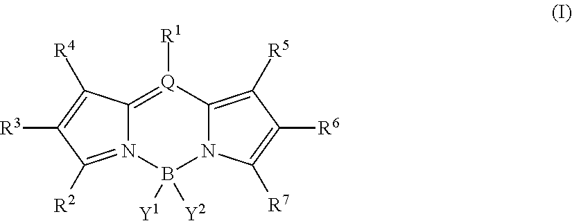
C12=[Q]([R1])C3=C([R5])C([R6])=C([R7])N3B([Y1])([Y2])N1=C([R2])C([R3])=C2[R4]
